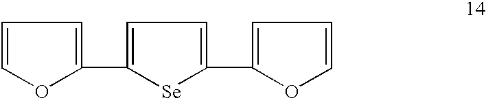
C1=COC(C2=CC=C(C3=CC=CO3)[Se]2)=C1
